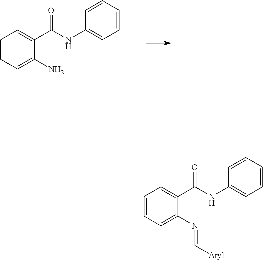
C1=CC=CC=C1NC(C1=CC=CC=C1N)=O.C1=CC=CC=C1NC(C1=CC=CC=C1N=C[Aryl])=O
